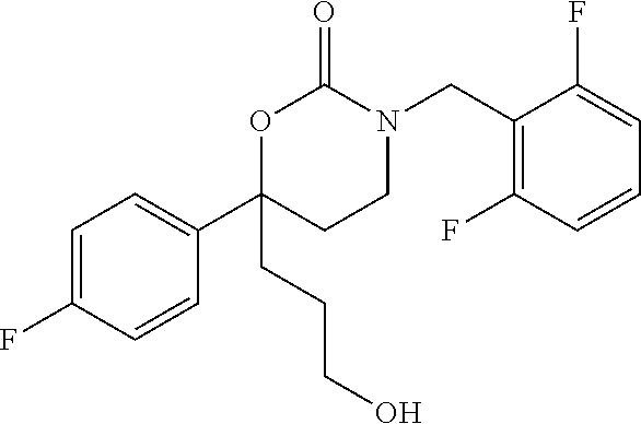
C1=C(F)C=CC(C2(CCCO)OC(=O)N(CC3=C(F)C=CC=C3F)CC2)=C1
